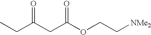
CCC(CC(OCC[NMe2])=O)=O
